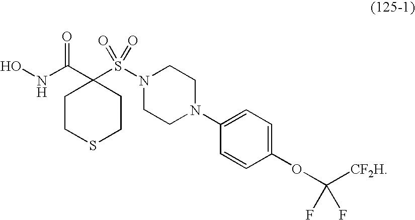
C1(C(NO)=O)(S(=O)(=O)N2CCN(C3=CC=C(OC([CF2H])(F)F)C=C3)CC2)CCSCC1
